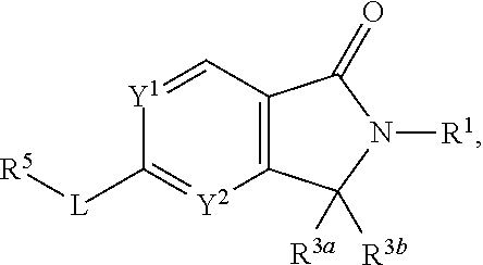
[Y1]1=CC2=C([Y2]=C1[L][R5])C([R3b])([R3a])N([R1])C2=O
